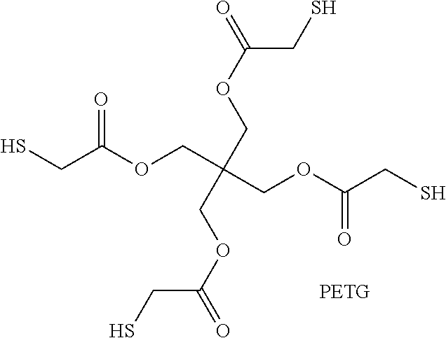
SCC(OCC(COC(=O)CS)(COC(CS)=O)COC(=O)CS)=O
